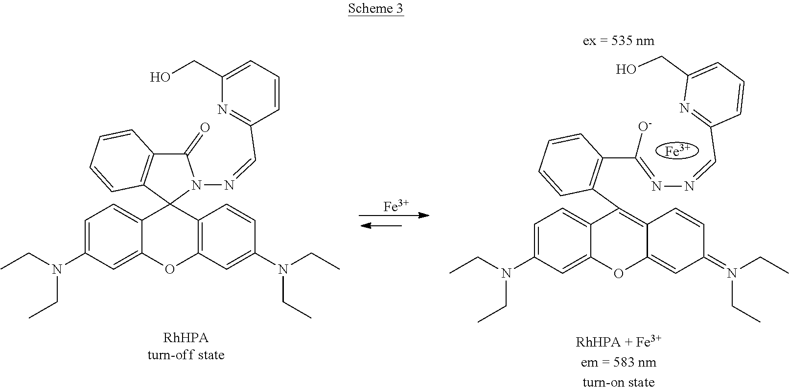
C1(=O)C2=C(C3(N1N=CC1=NC(CO)=CC=C1)C1=CC=C(N(CC)CC)C=C1OC1=C3C=CC(N(CC)CC)=C1)C=CC=C2.[Fe].C(C1=C(C2=C3C(=CC(=N(CC)CC)C=C3)OC3=CC(N(CC)CC)=CC=C23)C=CC=C1)(=NN=CC1=NC(CO)=CC=C1)[O-].[Fe]
